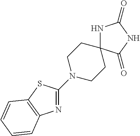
C1(N2CCC3(CC2)NC(=O)NC3=O)=NC2=C(S1)C=CC=C2
